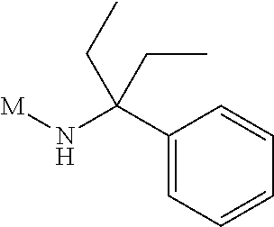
[M]NC(C1=CC=CC=C1)(CC)CC
